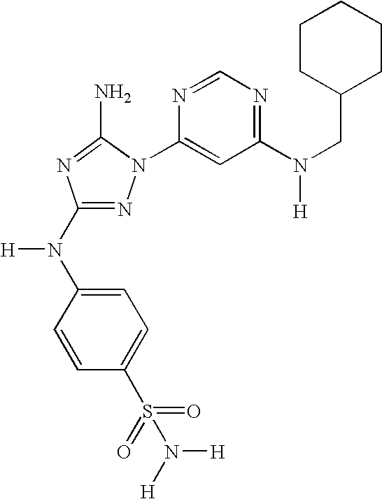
N1=C(N(C2=CC=C(S(=O)(=O)N([H])[H])C=C2)[H])N=C(N)N1C1=CC(N(CC2CCCCC2)[H])=NC=N1
